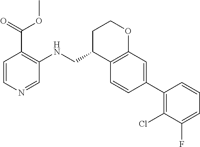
C1=CC(C2=C(Cl)C(F)=CC=C2)=CC2=C1C(CNC1=C(C(OC)=O)C=CN=C1)CCO2
